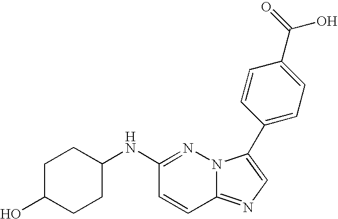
N1=C(NC2CCC(O)CC2)C=CC2=NC=C(C3=CC=C(C(=O)O)C=C3)N12
